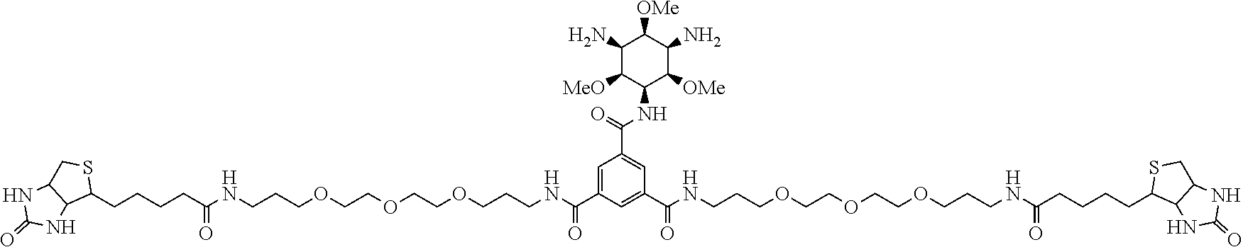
C1=C(C(NCCCOCCOCCOCCCNC(CCCCC2SCC3C2NC(=O)N3)=O)=O)C=C(C(NCCCOCCOCCOCCCNC(CCCCC2SCC3C2NC(=O)N3)=O)=O)C=C1C(=O)NC1C([OMe])C(N)C([OMe])C(N)C1[MeO]
